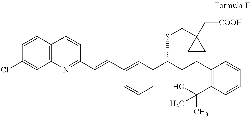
C1=CC2=C(C=C1Cl)N=C(C=CC1=CC(C(CCC3=C(C(O)(C)C)C=CC=C3)SCC3(C[COOH])CC3)=CC=C1)C=C2
